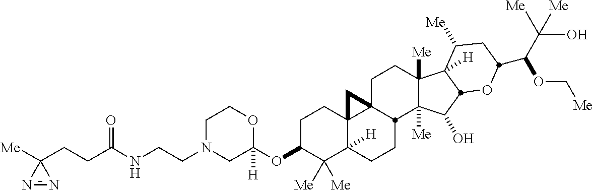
O(C1C([Me])([Me])C2([H])C3(CC1)C1(CCC4([Me])C([Me])(C(O)C5C4([H])C([Me])CC(C(C([Me])(O)[Me])OC[Me])O5)C1CC2)C3)C1([H])OCCN(CCNC(CCC2([Me])N=N2)=O)C1
